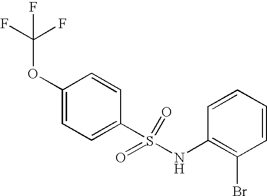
C1(OC(F)(F)F)=CC=C(S(NC2=C(Br)C=CC=C2)(=O)=O)C=C1
